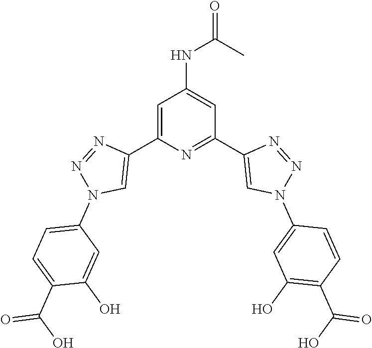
C1=C(C2=CN(C3=CC=C(C(O)=O)C(O)=C3)N=N2)N=C(C2=CN(C3=CC(O)=C(C(O)=O)C=C3)N=N2)C=C1NC(=O)C
